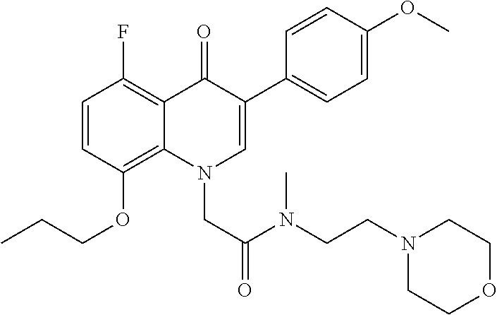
C1=CC(OCCC)=C2C(=C1F)C(=O)C(C1=CC=C(OC)C=C1)=CN2CC(N(CCN1CCOCC1)C)=O
